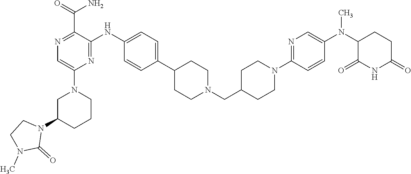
N1=C(C(=O)N)C(NC2=CC=C(C3CCN(CC4CCN(C5=NC=C(N(C6CCC(=O)NC6=O)C)C=C5)CC4)CC3)C=C2)=NC(N2CC(N3CCN(C)C3=O)CCC2)=C1
